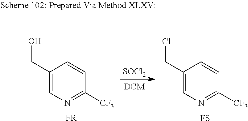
C1(CO)=CN=C([CF3])C=C1.[FR].[SOCl2].C1(CCl)=CN=C([CF3])C=C1.[FS]
